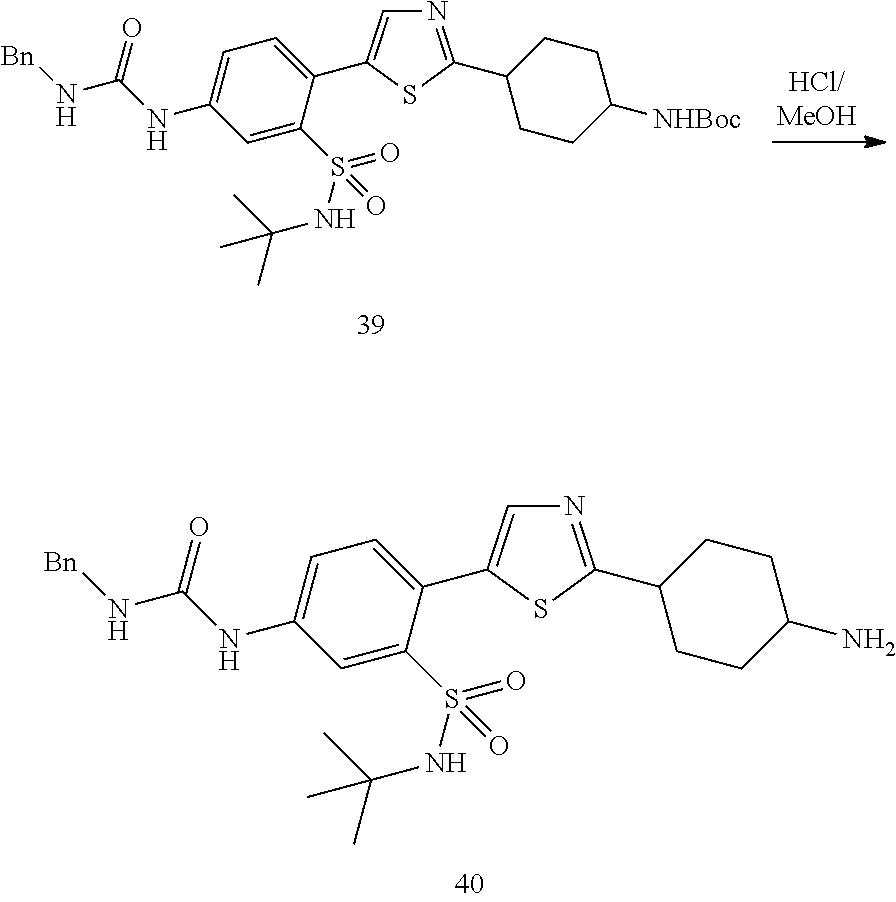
N1=C(C2CCC([NHBoc])CC2)SC(C2=CC=C(NC(N[Bn])=O)C=C2S(NC(C)(C)C)(=O)=O)=C1.N1=C(C2CCC(N)CC2)SC(C2=CC=C(NC(N[Bn])=O)C=C2S(NC(C)(C)C)(=O)=O)=C1
